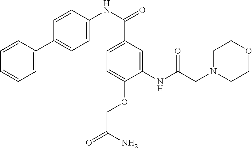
C1=C(C2=CC=C(NC(=O)C3=CC=C(OCC(=O)N)C(NC(CN4CCOCC4)=O)=C3)C=C2)C=CC=C1
